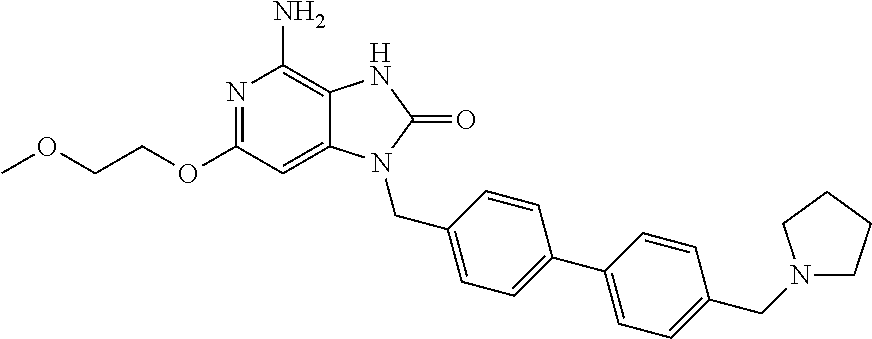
C12=CC(OCCOC)=NC(N)=C1NC(=O)N2CC1=CC=C(C2=CC=C(CN3CCCC3)C=C2)C=C1
